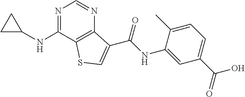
C12=C(C(NC3CC3)=NC=N1)SC=C2C(NC1=CC(C(=O)O)=CC=C1C)=O
